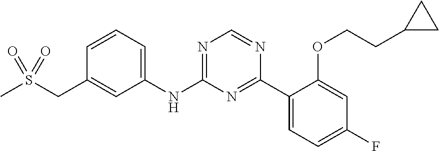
S(CC1=CC(NC2=NC=NC(C3=CC=C(F)C=C3OCCC3CC3)=N2)=CC=C1)(C)(=O)=O
